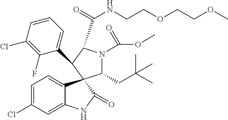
C1=C2C(=CC=C1Cl)C1(C(=O)N2)C(CC(C)(C)C)N(C(OC)=O)C(C(=O)NCCOCCOC)C1C1=CC=CC(Cl)=C1F
